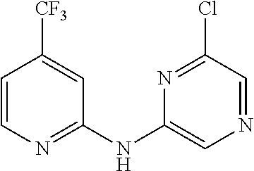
C1=CN=C(NC2=CN=CC(Cl)=N2)C=C1[CF3]
